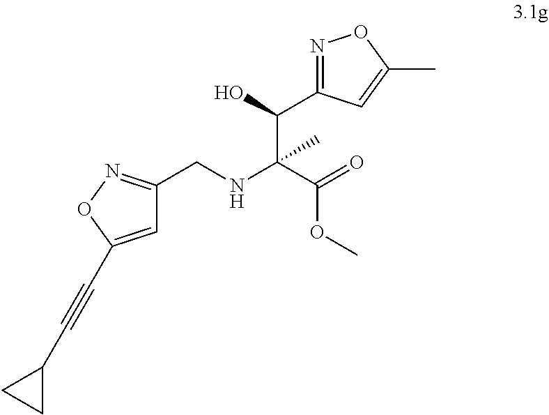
N1=C(C(C(NCC2=NOC(C#CC3CC3)=C2)(C(=O)OC)C)O)C=C(C)O1
